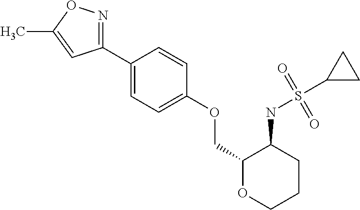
C1(C2=CC=C(OCC3OCCCC3NS(=O)(=O)C3CC3)C=C2)=NOC(C)=C1
